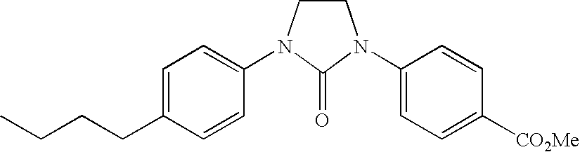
C1CN(C2=CC=C(CCCC)C=C2)C(=O)N1C1=CC=C([CO2Me])C=C1
